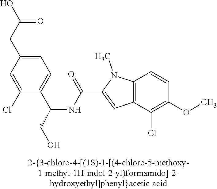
C1=C(CC(O)=O)C=C(Cl)C(C(NC(C2=CC3=C(N2C)C=CC(OC)=C3Cl)=O)CO)=C1
